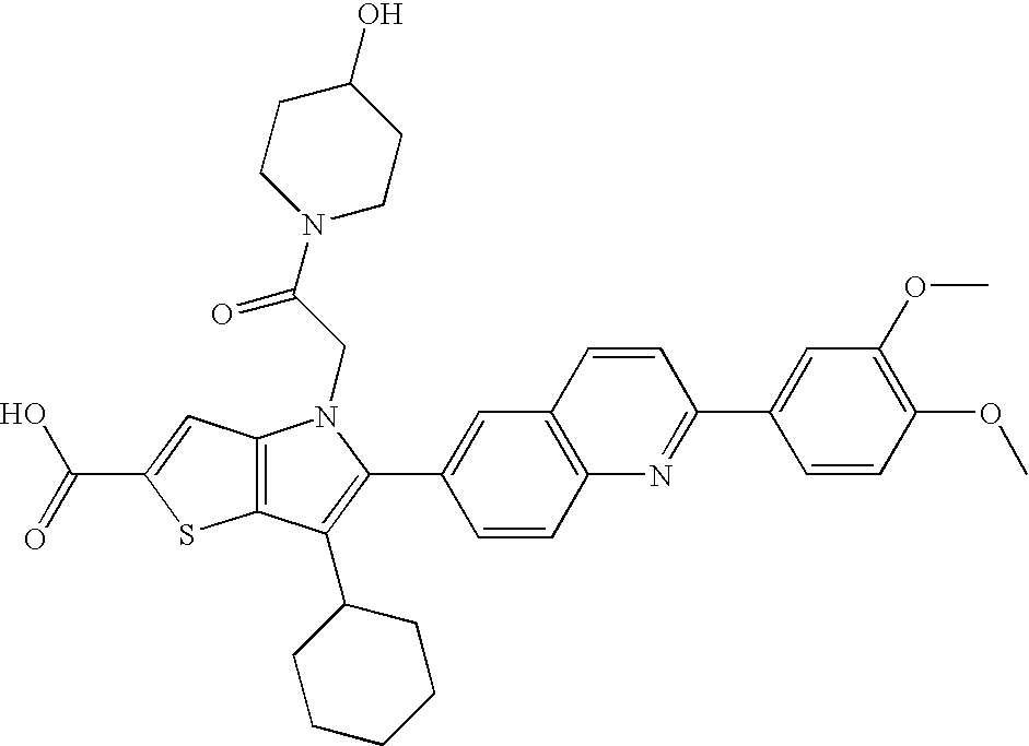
C(C1=CC2=C(S1)C(C1CCCCC1)=C(C1=CC3=C(C=C1)N=C(C1=CC(OC)=C(OC)C=C1)C=C3)N2CC(N1CCC(O)CC1)=O)(=O)O
